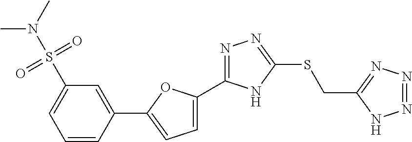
C1=C(C2=NN=C(SCC3=NN=NN3)N2)OC(C2=CC(S(N(C)C)(=O)=O)=CC=C2)=C1
